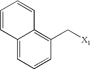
C12=CC=CC(C[X1])=C1C=CC=C2
